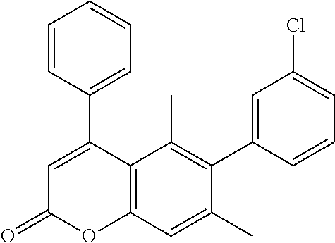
C1(C2=CC(=O)OC3=C2C(C)=C(C2=CC(Cl)=CC=C2)C(C)=C3)=CC=CC=C1
